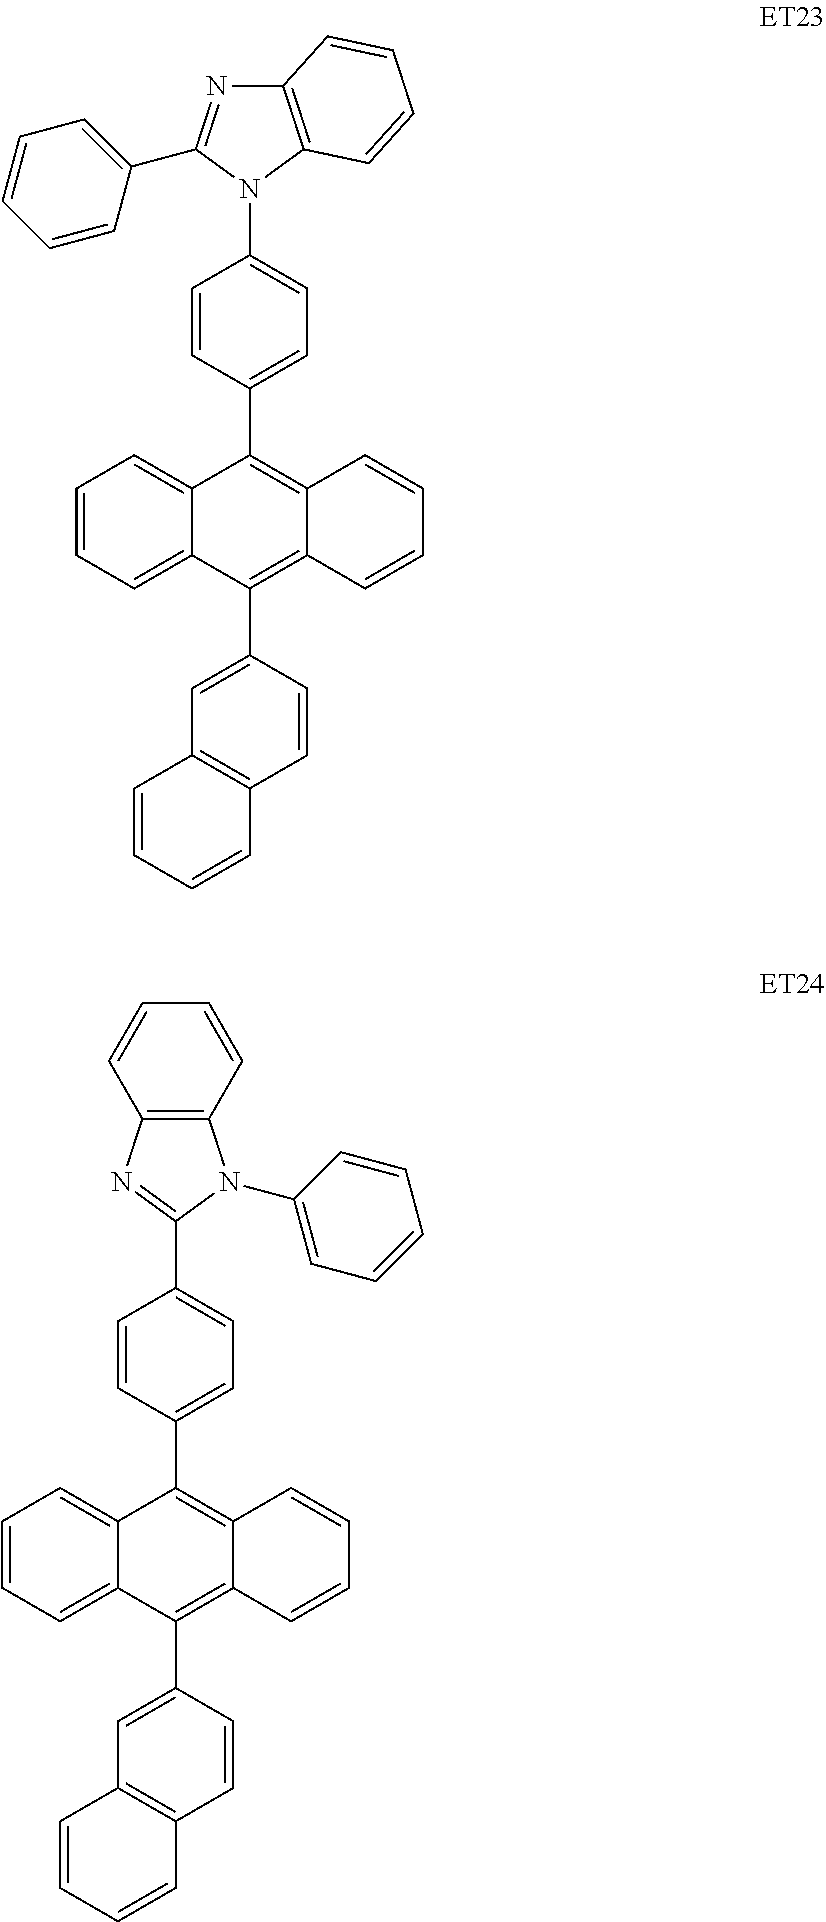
C1=CC=C2C(=C1)C(C1=CC=C(N3C4=C(N=C3C3=CC=CC=C3)C=CC=C4)C=C1)=C1C(=C2C2=CC3=C(C=C2)C=CC=C3)C=CC=C1.C12=C(C=CC=C1)N(C1=CC=CC=C1)C(C1=CC=C(C3=C4C(=C(C5=CC6=C(C=C5)C=CC=C6)C5=CC=CC=C35)C=CC=C4)C=C1)=N2
